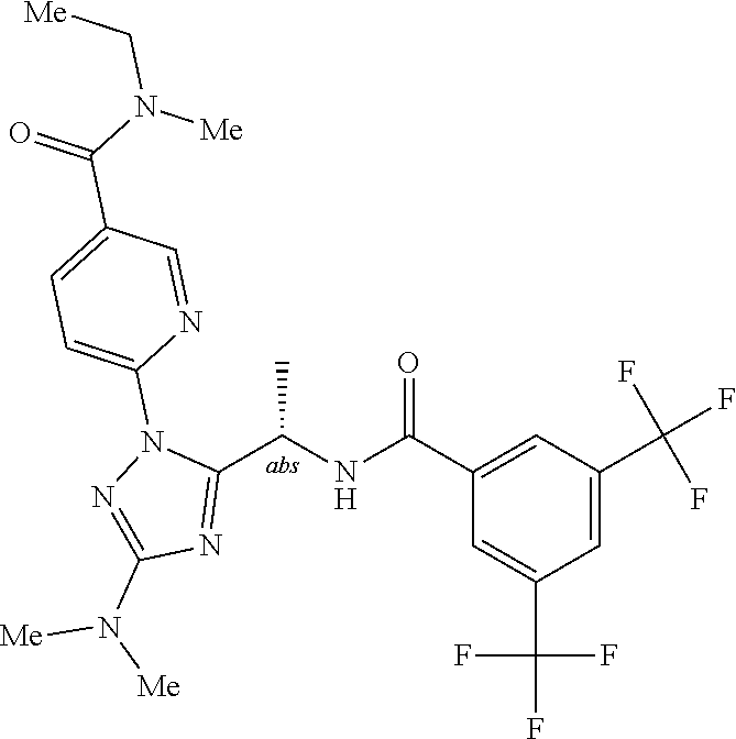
C1(C(=O)NC(C2=NC(N([Me])[Me])=NN2C2=CC=C(C(=O)N(C[Me])[Me])C=N2)C)=CC(C(F)(F)F)=CC(C(F)(F)F)=C1
